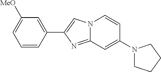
C1(C2=CN3C(=N2)C=C(N2CCCC2)C=C3)=CC([MeO])=CC=C1
